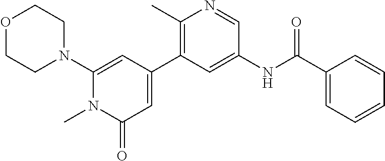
O1CCN(C2=CC(C3=C(C)N=CC(NC(C4=CC=CC=C4)=O)=C3)=CC(=O)N2C)CC1
